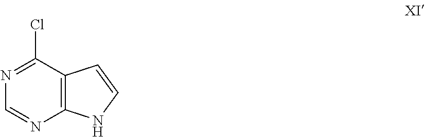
ClC1=NC=NC2=C1C=CN2
